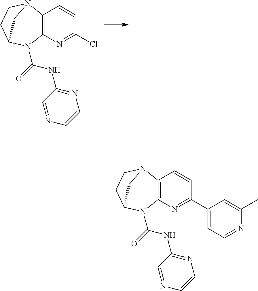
C12=C(N=C(Cl)C=C1)N(C(NC1=NC=CN=C1)=O)C1CCN2C1.C12=C(N=C(C3=CC=NC(C)=C3)C=C1)N(C(NC1=NC=CN=C1)=O)C1CCN2C1
